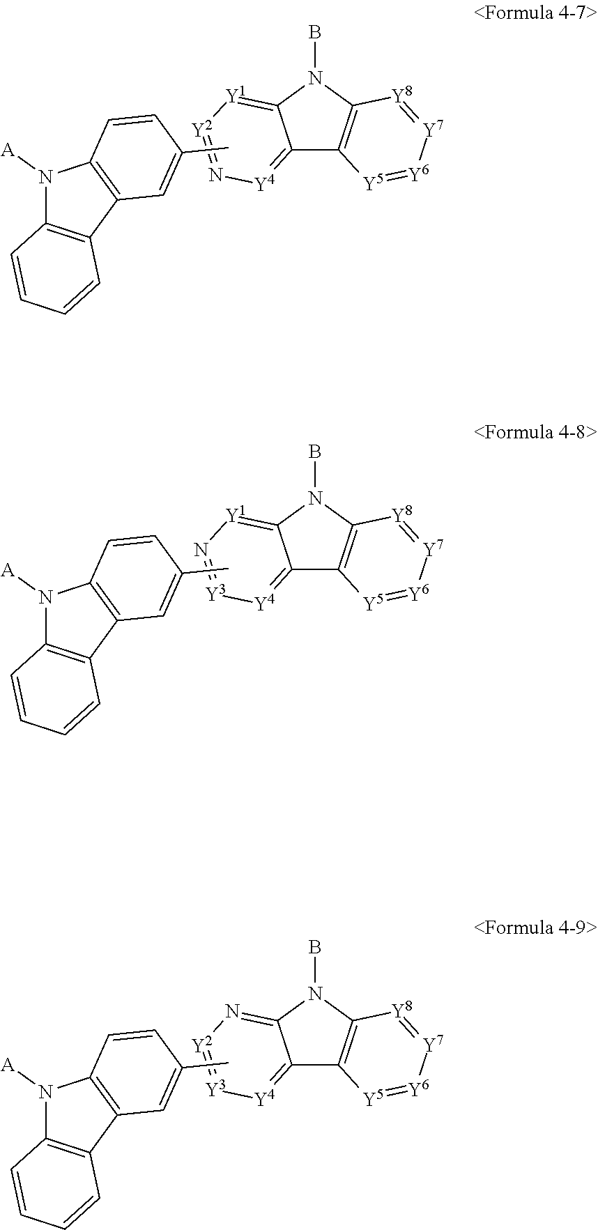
C12=[Y4]N=[Y2][Y1]=C1N(B)C1=C2[Y5]=[Y6][Y7]=[Y8]1.N1([A])C2=C(C3=C1C=CC(C)=C3)C=CC=C2.C12=[Y4][Y3]=N[Y1]=C1N(B)C1=C2[Y5]=[Y6][Y7]=[Y8]1.N1([A])C2=C(C3=C1C=CC(C)=C3)C=CC=C2.C12=[Y4][Y3]=[Y2]N=C1N(B)C1=C2[Y5]=[Y6][Y7]=[Y8]1.N1([A])C2=C(C3=C1C=CC(C)=C3)C=CC=C2
